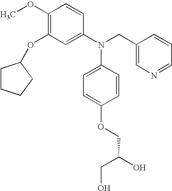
C1(OC)=C(OC2CCCC2)C=C(N(CC2=CN=CC=C2)C2=CC=C(OCC(O)CO)C=C2)C=C1
